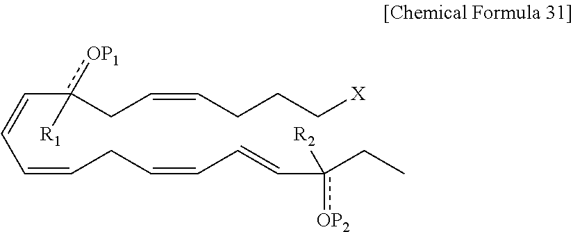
c(C=CC=CCC=CC=Cc(CC)([R2])[OP2])(CC=CCCC[X])([OP1])[R1]
